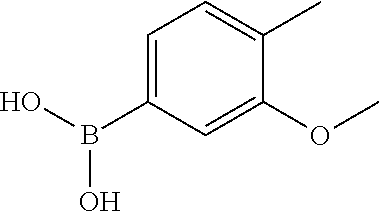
C1=C(B(O)O)C=C(OC)C(C)=C1
